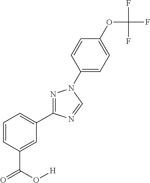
C1=CC=C(C2=NN(C3=CC=C(OC(F)(F)F)C=C3)C=N2)C=C1C(=O)O[H]
